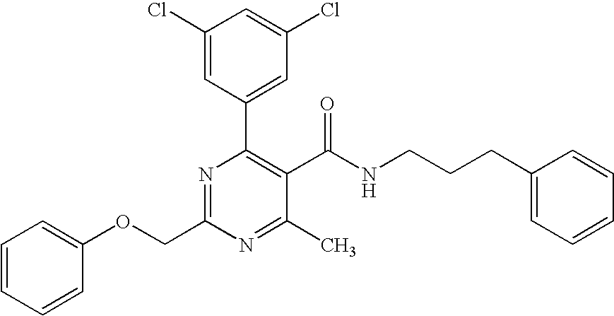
C1(COC2=CC=CC=C2)=NC(C2=CC(Cl)=CC(Cl)=C2)=C(C(NCCCC2=CC=CC=C2)=O)C(C)=N1
